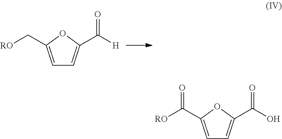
C1=C(C[RO])OC(C([H])=O)=C1.C1=C(C([RO])=O)OC(C(O)=O)=C1
